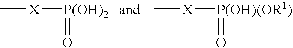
C[X][P(OH)2]=O.C[X][P(OH)(OR1)]=O
